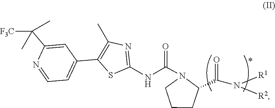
C1(C([F3C])(C)C)=CC(C2=C(C)N=C(NC(=O)N3CCCC3C(N([R1])[R2])=O)S2)=CC=N1
